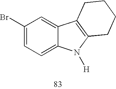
C1(Br)=CC=C2C(=C1)C1=C(N2[H])CCCC1
